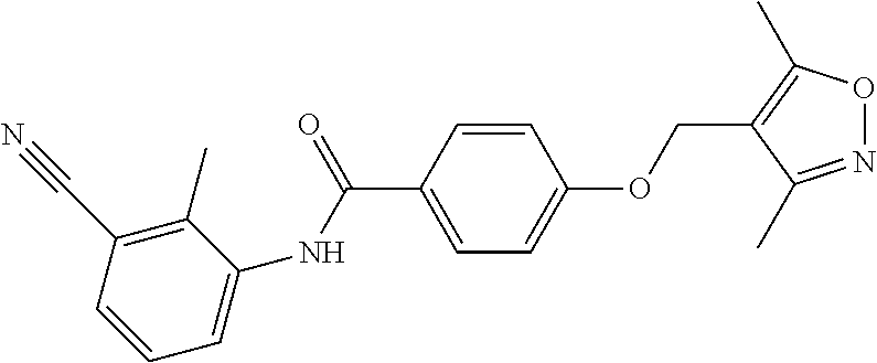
N(C(C1=CC=C(OCC2=C(C)ON=C2C)C=C1)=O)C1=CC=CC(C#N)=C1C
